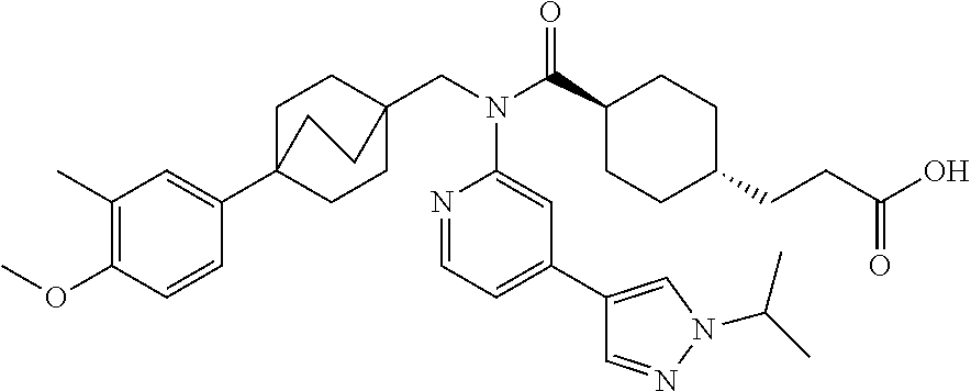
C1(C2=CC=NC(N(CC34CCC(C5=CC(C)=C(OC)C=C5)(CC3)CC4)C(C3CCC(CCC(O)=O)CC3)=O)=C2)=CN(C(C)C)N=C1
